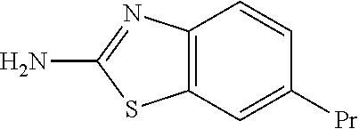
C12=C(C=C([Pr])C=C1)SC(N)=N2
